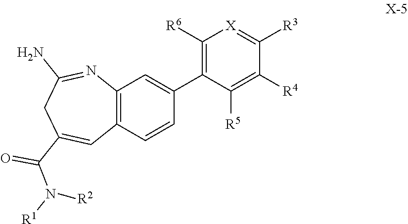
C1(C(=O)N([R1])[R2])=CC2=C(C=C(C3=C([R6])[X]=C([R3])C([R4])=C3[R5])C=C2)N=C(N)C1
